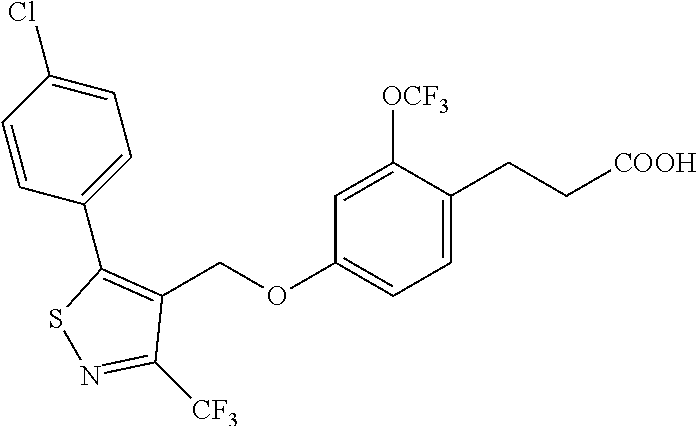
C1(OCC2=C(C3=CC=C(Cl)C=C3)SN=C2[CF3])=CC=C(CC[COOH])C([OCF3])=C1
